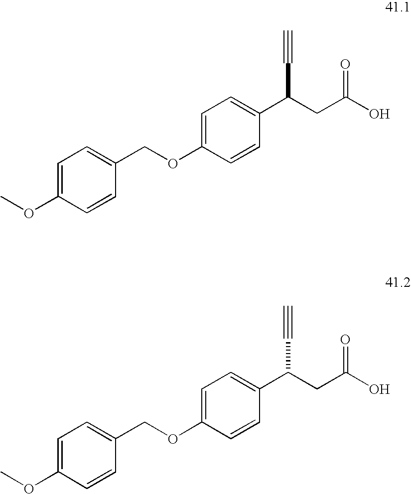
C1=C(OC)C=CC(COC2=CC=C(C(CC(O)=O)C#C)C=C2)=C1.C1=C(OC)C=CC(COC2=CC=C(C(CC(O)=O)C#C)C=C2)=C1
